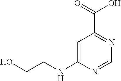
C1=C(NCCO)N=CN=C1C(=O)O
